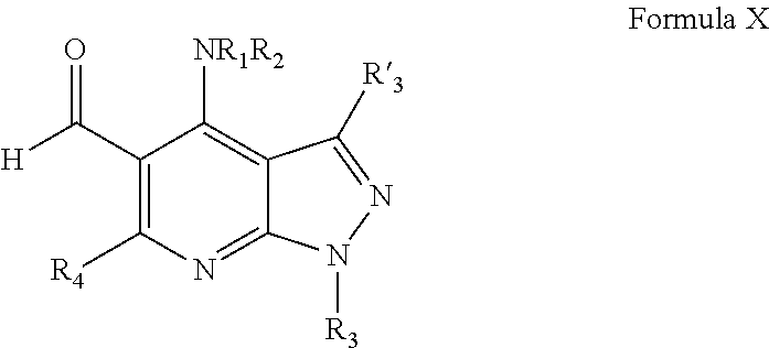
C1(C([H])=O)=C([R4])N=C2C(=C1[NR1R2])C([R3])=NN2[R3]
